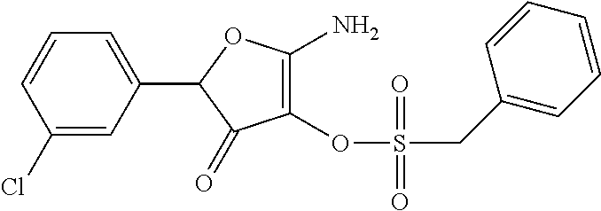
C1(OS(=O)(CC2=CC=CC=C2)=O)=C(N)OC(C2=CC=CC(Cl)=C2)C1=O
